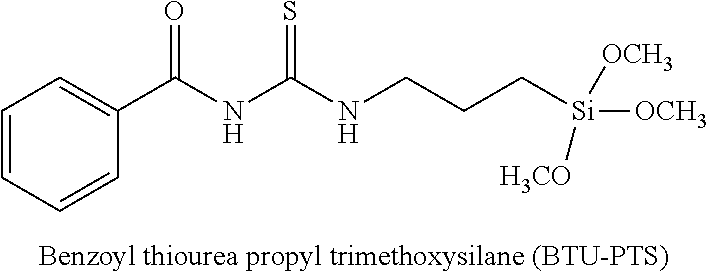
C1=CC=CC(C(NC(NCCC[Si]([OCH3])([OCH3])[H3CO])=S)=O)=C1
